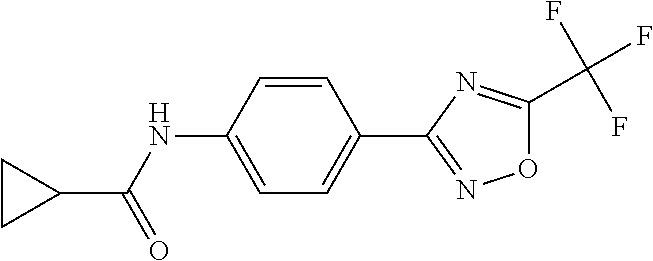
C1=CC(NC(C2CC2)=O)=CC=C1C1=NOC(C(F)(F)F)=N1
